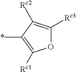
O1C([Rc3])=C([Rc2])C(*)=C1[Rc1]
